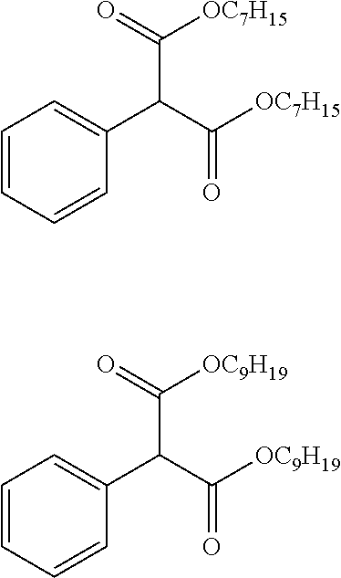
C1=CC=CC(C(C([OC7H15])=O)C(=O)[OC7H15])=C1.C1=CC=CC(C(C([OC9H19])=O)C(=O)[OC9H19])=C1
